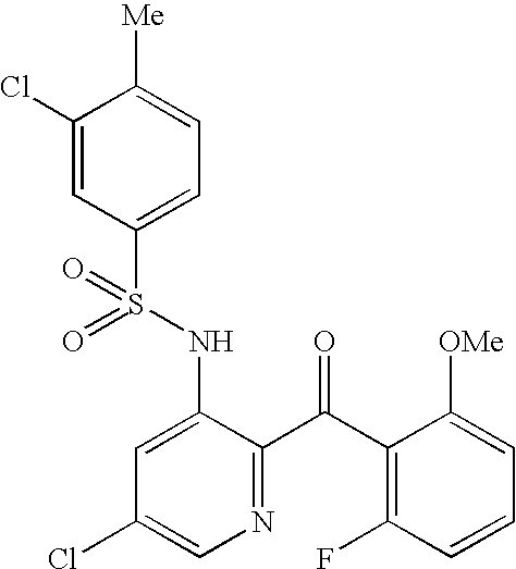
C1(Cl)=CC(S(NC2=CC(Cl)=CN=C2C(C2=C(F)C=CC=C2[OMe])=O)(=O)=O)=CC=C1[Me]
